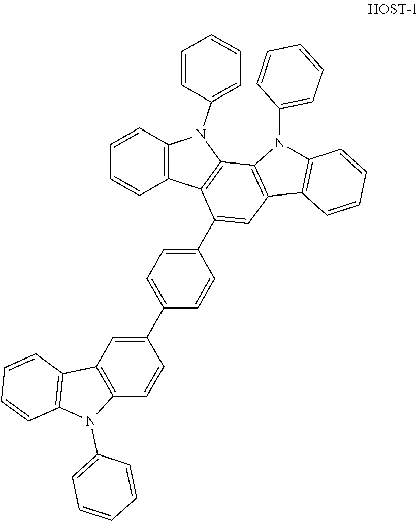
C12=C(C=CC=C1)N(C1=CC=CC=C1)C1=C2C(C2=CC=C(C3=CC4=C(C=C3)N(C3=CC=CC=C3)C3=C4C=CC=C3)C=C2)=CC2=C1N(C1=CC=CC=C1)C1=C2C=CC=C1
